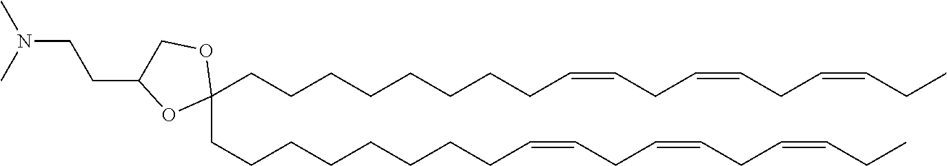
N(CCC1COC(CCCCCCCCC=CCC=CCC=CCC)(CCCCCCCCC=CCC=CCC=CCC)O1)(C)C
